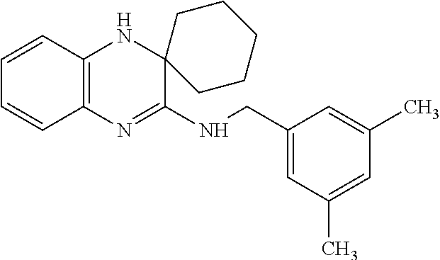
C1=CC2=C(C=C1)N=C(NCC1=CC(C)=CC(C)=C1)C1(N2)CCCCC1
